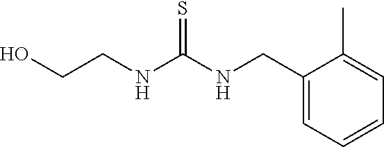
C1(CNC(NCCO)=S)=CC=CC=C1C
